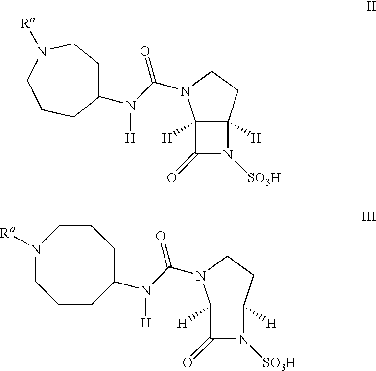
C12([H])C([H])(CCN1C(N(C1CCN([Ra])CCC1)[H])=O)N([SO3H])C2=O.C12([H])C([H])(CCN1C(N(C1CCCN([Ra])CCC1)[H])=O)N([SO3H])C2=O
